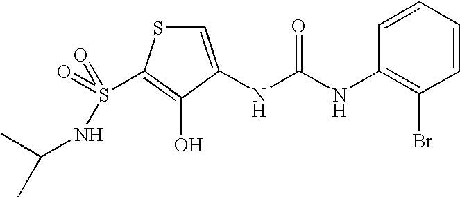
C1=C(NC(=O)NC2=C(Br)C=CC=C2)C(O)=C(S(=O)(NC(C)C)=O)S1
